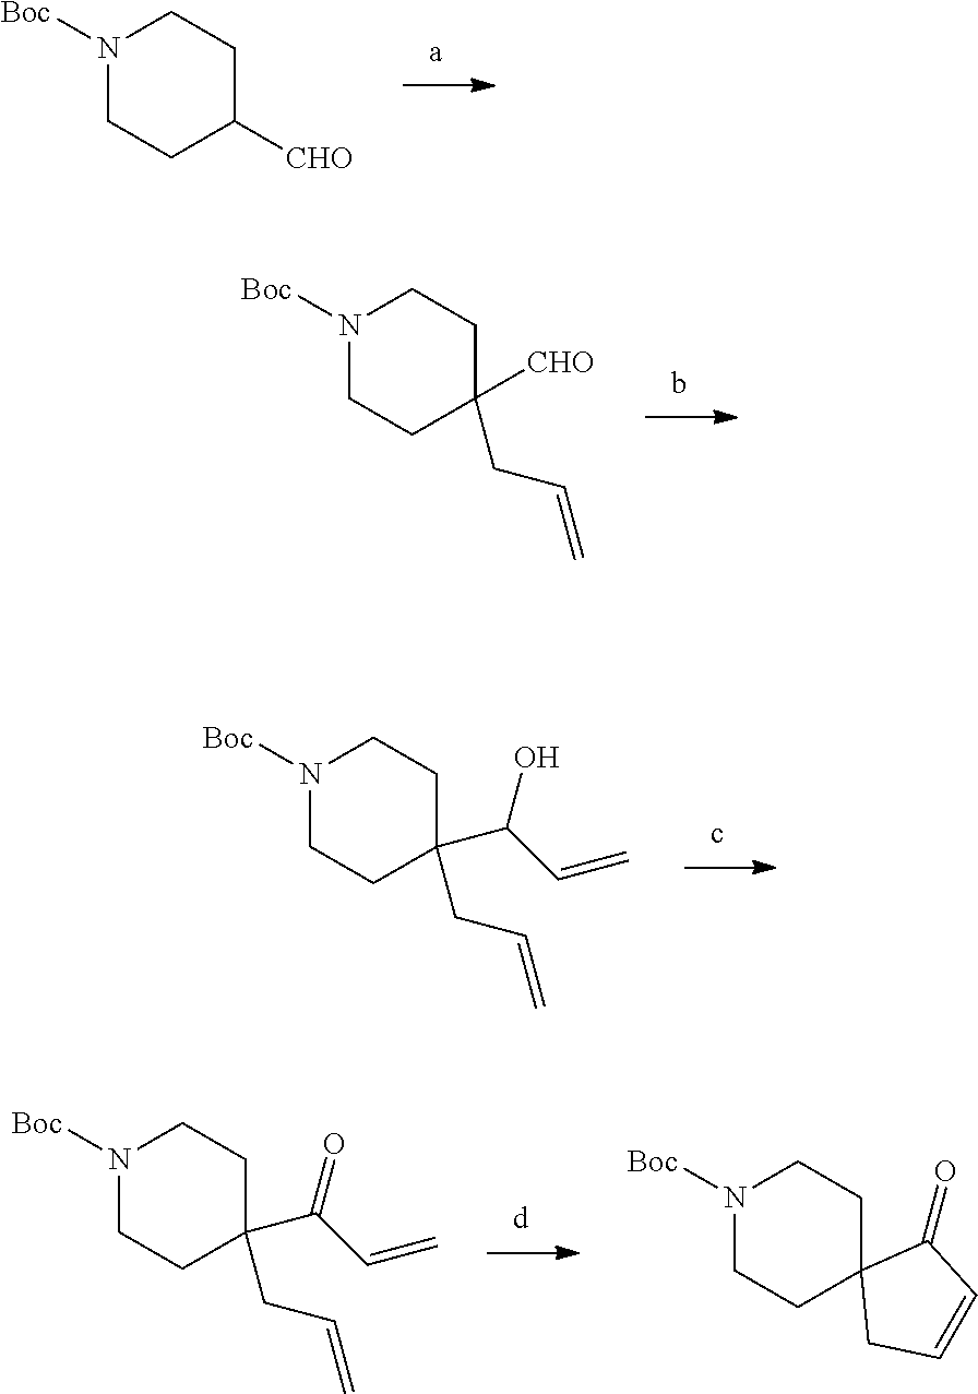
N1([Boc])CCC([CHO])CC1.N1([Boc])CCC(C(C=C)=O)(CC=C)CC1.N1([Boc])CCC2(CC1)CC=CC2=O.N1([Boc])CCC([CHO])(CC=C)CC1.N1([Boc])CCC(C(C=C)O)(CC=C)CC1
